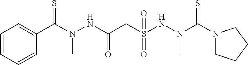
C1=CC=CC=C1C(N(NC(CS(NN(C(N1CCCC1)=S)C)(=O)=O)=O)C)=S
